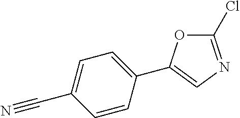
C1(Cl)=NC=C(C2=CC=C(C#N)C=C2)O1
